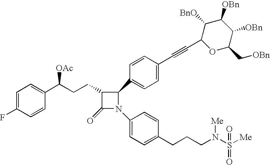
C1=C(F)C=CC(C(CCC2C(=O)N(C3=CC=C(CCCN(S([Me])(=O)=O)[Me])C=C3)C2C2=CC=C(C#CC3OC(C[OBn])C([OBn])C([OBn])C3[BnO])C=C2)[OAc])=C1
